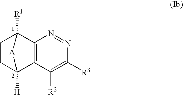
C12=C(C([R2])=C([R3])N=N1)C1([H])CCC2([R1])[A]1
